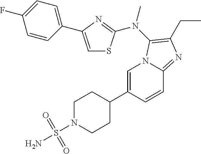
C1=C(C2CCN(S(N)(=O)=O)CC2)C=CC2=NC(CC)=C(N(C)C3=NC(C4=CC=C(F)C=C4)=CS3)N12
